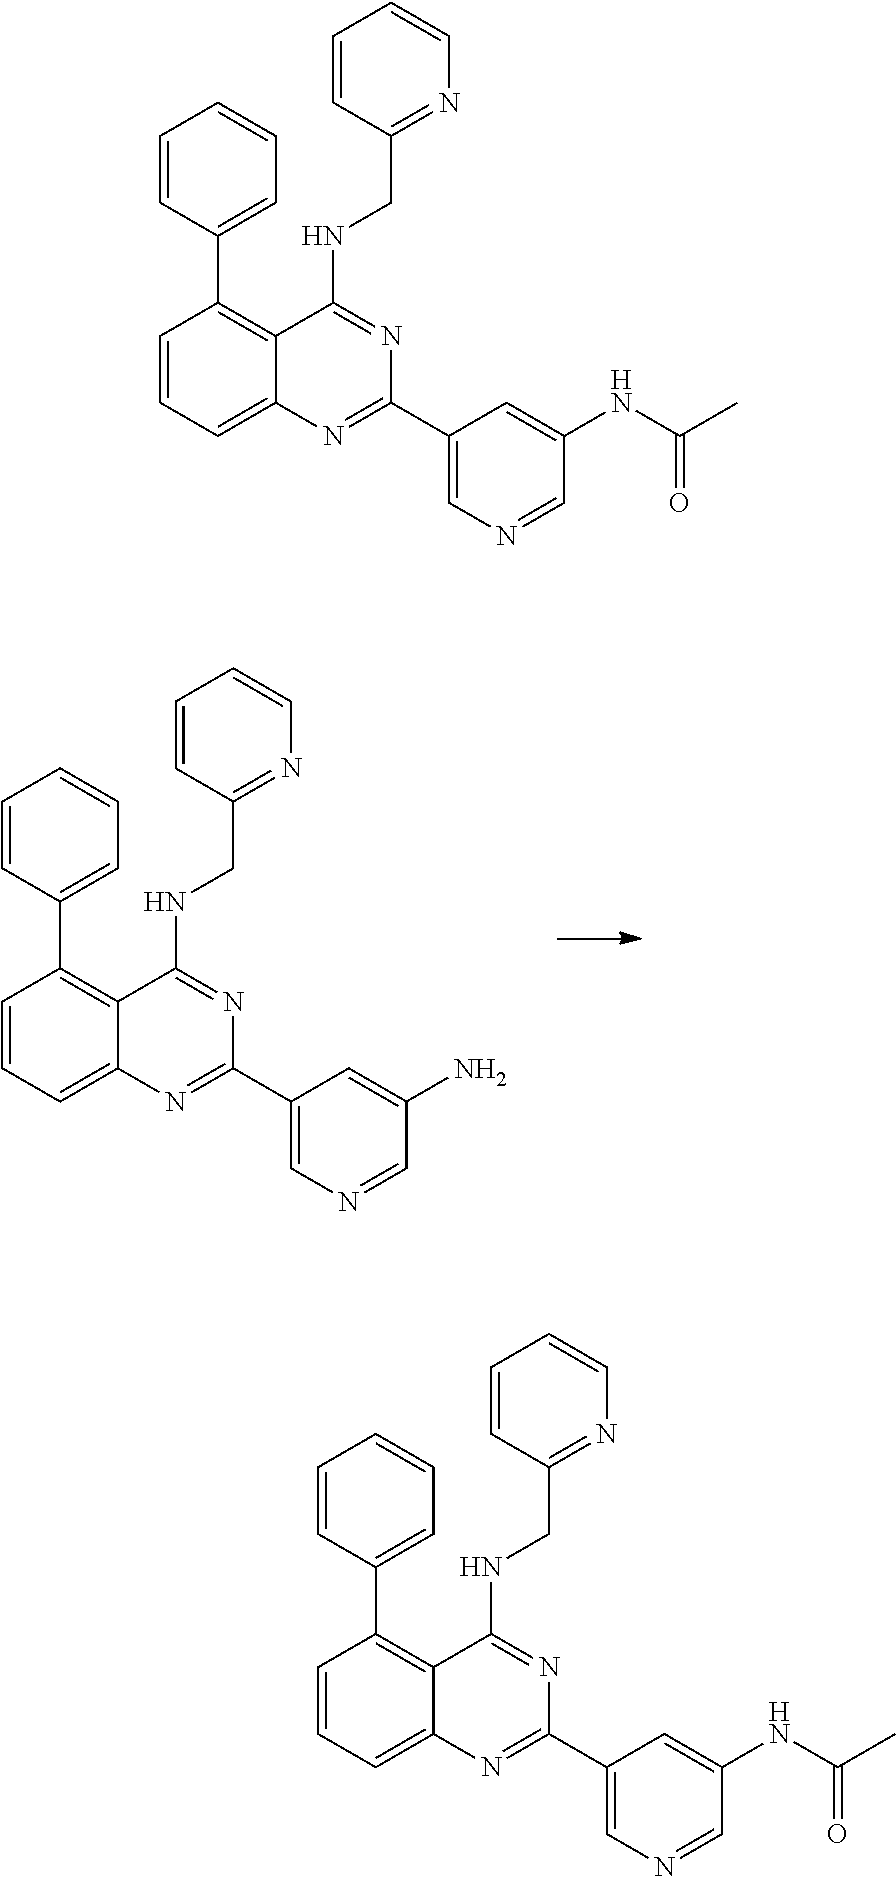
C1=CC=C2C(=C1C1=CC=CC=C1)C(NCC1=NC=CC=C1)=NC(C1=CN=CC(N)=C1)=N2.C1=CC=C2C(=C1C1=CC=CC=C1)C(NCC1=NC=CC=C1)=NC(C1=CN=CC(NC(C)=O)=C1)=N2.C1=CC=C2C(=C1C1=CC=CC=C1)C(NCC1=NC=CC=C1)=NC(C1=CN=CC(NC(C)=O)=C1)=N2
